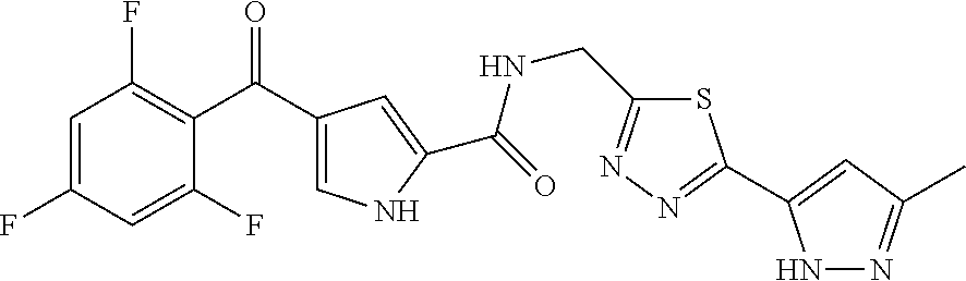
C1=C(F)C=C(F)C(C(C2=CNC(C(=O)NCC3=NN=C(C4=CC(C)=NN4)S3)=C2)=O)=C1F
